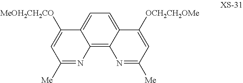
C12=C3C(=CC=C1C([MeOH2CH2CO])=CC([Me])=N2)C([OCH2CH2OMe])=CC([Me])=N3
